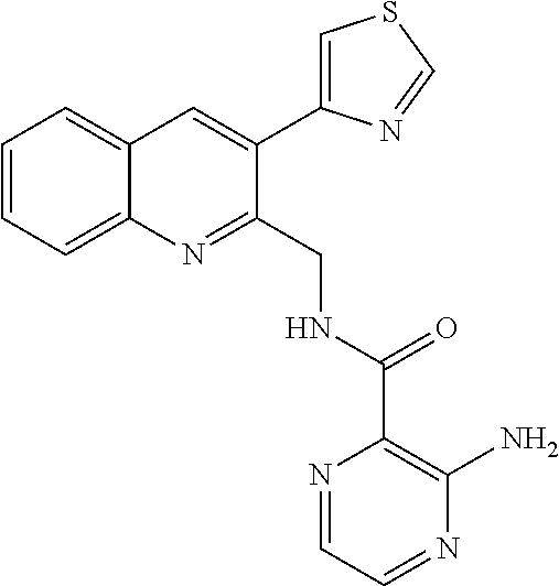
C1=CC=C2C(=C1)C=C(C1=CSC=N1)C(CNC(C1=C(N)N=CC=N1)=O)=N2
